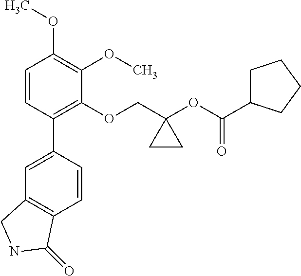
C1=CC(C2=CC3=C(C=C2)C(=O)NC3)=C(OCC2(OC(C3CCCC3)=O)CC2)C(OC)=C1OC
